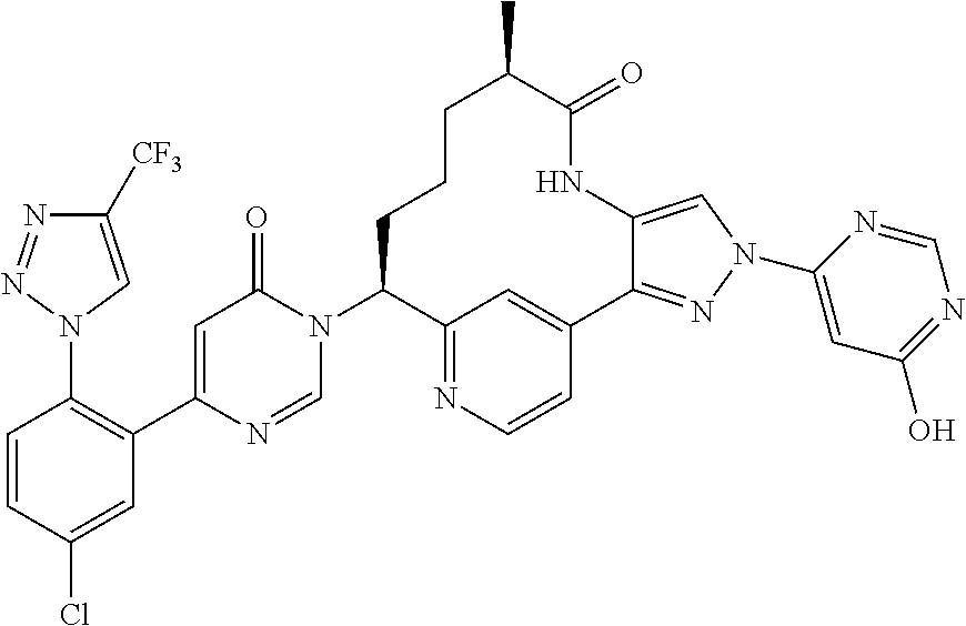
C1=CC(Cl)=CC(C2=CC(=O)N(C3C4=NC=CC(=C4)C4=NN(C5=CC(O)=NC=N5)C=C4NC(=O)C(C)CCC3)C=N2)=C1N1C=C([CF3])N=N1
